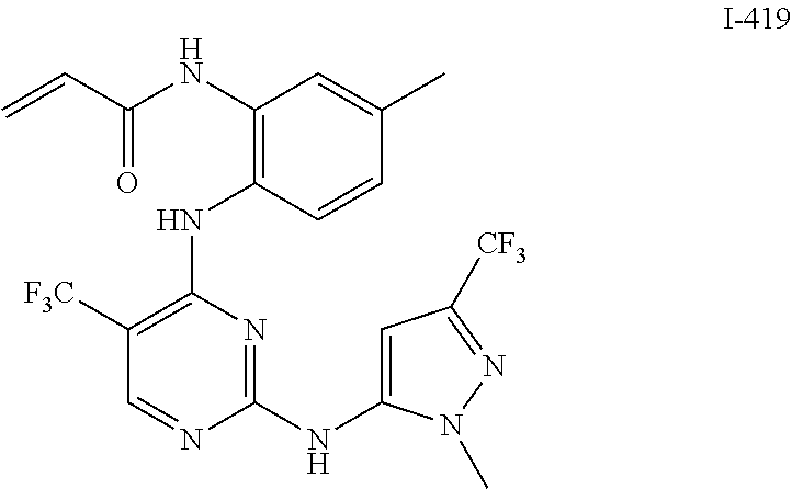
C1([F3C])=C(NC2=C(NC(C=C)=O)C=C(C)C=C2)N=C(NC2=CC([CF3])=NN2C)N=C1
